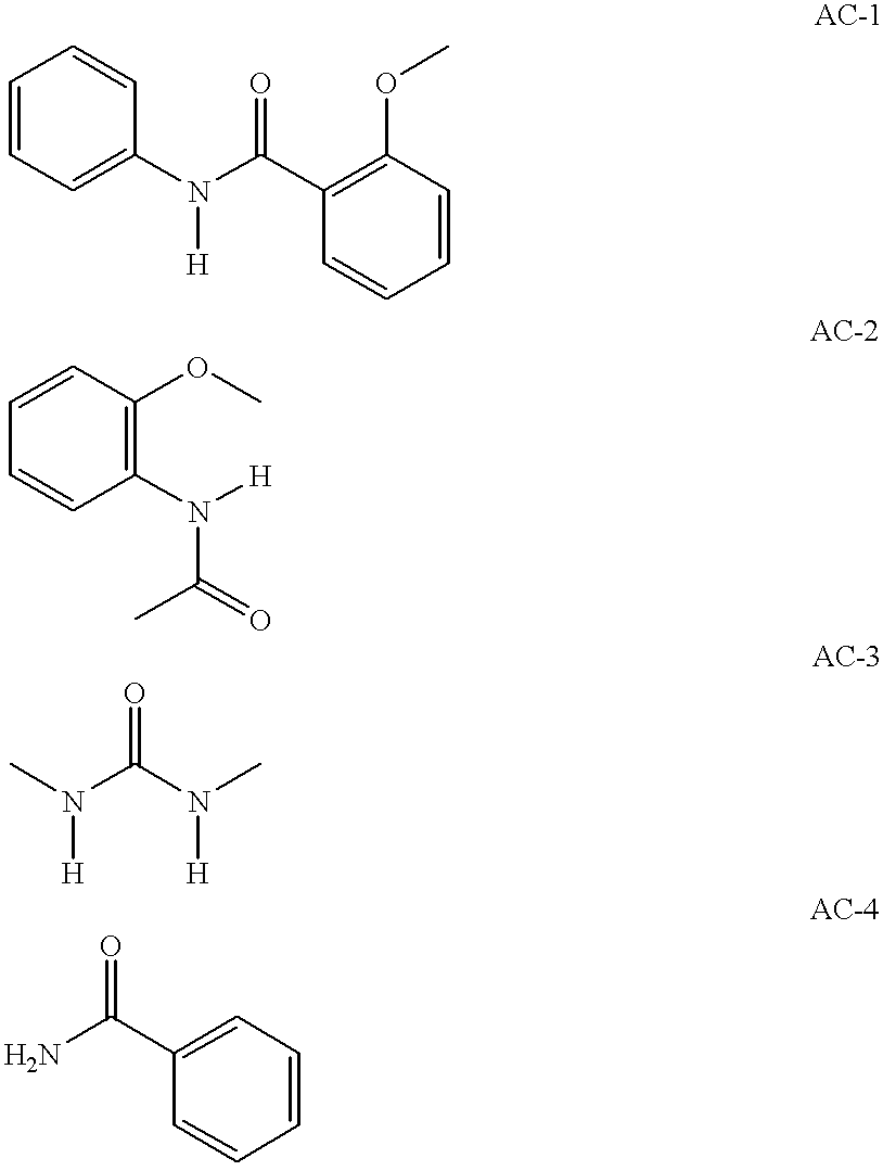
C1=CC=C(N(C(C2=C(OC)C=CC=C2)=O)[H])C=C1.C1=CC(OC)=C(N(C(C)=O)[H])C=C1.CN(C(N([H])C)=O)[H].C1=CC=CC(C(N)=O)=C1
